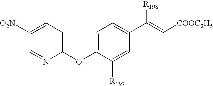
C1=C([O2N])C=NC(OC2=CC=C(C(=C[COOC2H5])[R198])C=C2[R197])=C1
